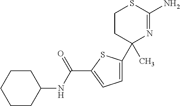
C1(C)(C2=CC=C(C(NC3CCCCC3)=O)S2)N=C(N)SCC1
